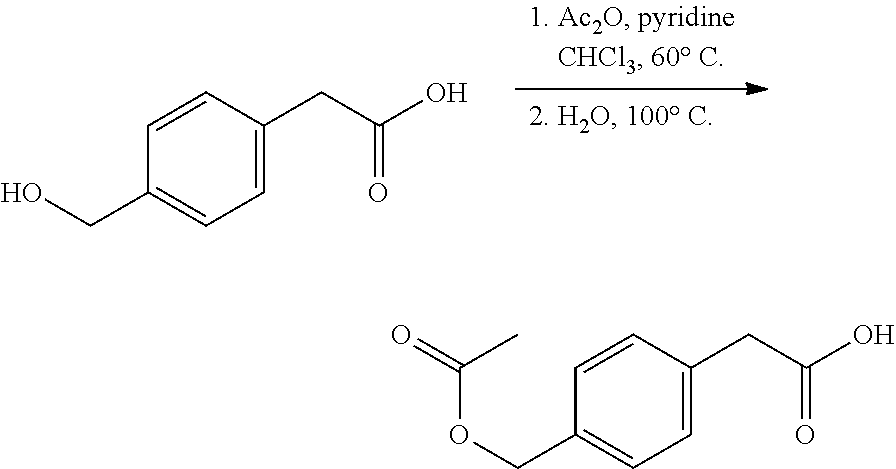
C1=C(CC(O)=O)C=CC(CO)=C1.C1=C(CC(O)=O)C=CC(COC(=O)C)=C1
